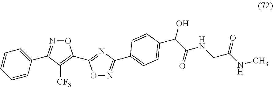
C1=CC=CC(C2=NOC(C3=NC(C4=CC=C(C(C(NCC(NC)=O)=O)O)C=C4)=NO3)=C2[CF3])=C1
